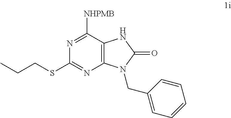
C12=C(C([NHPMB])=NC(SCCC)=N1)NC(=O)N2CC1=CC=CC=C1
